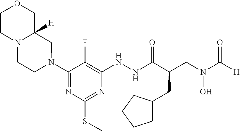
N1(C2=NC(SC)=NC(NNC(C(CN(C([H])=O)O)CC3CCCC3)=O)=C2F)CC2([H])N(CC1)CCOC2
